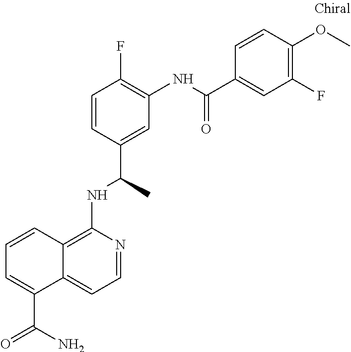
C1=CC2=C(NC(C)C3=CC(NC(=O)C4=CC(F)=C(OC)C=C4)=C(F)C=C3)N=CC=C2C(C(=O)N)=C1
